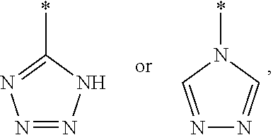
N1=CN(*)C=N1.N1=NNC(*)=N1
